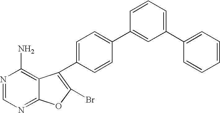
N1=CN=C2C(=C1N)C(C1=CC=C(C3=CC(C4=CC=CC=C4)=CC=C3)C=C1)=C(Br)O2
